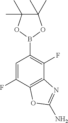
C1=C(F)C2=C(C(F)=C1B1OC(C)(C)C(C)(C)O1)N=C(N)O2
